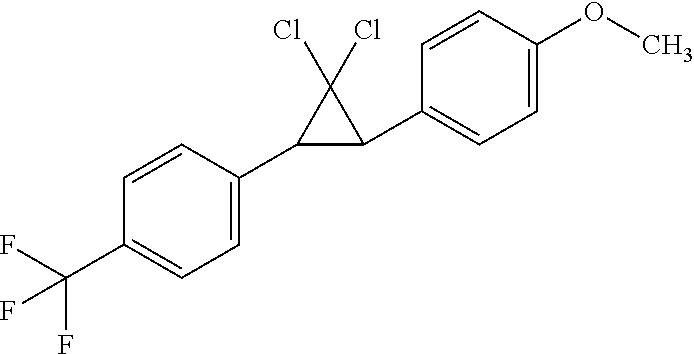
C1=CC(C2C(C3=CC=C(OC)C=C3)C2(Cl)Cl)=CC=C1C(F)(F)F
